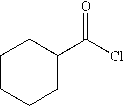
C1CCC(C(Cl)=O)CC1
